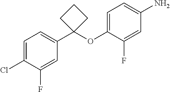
C1=C(Cl)C(F)=CC(C2(OC3=CC=C(N)C=C3F)CCC2)=C1
